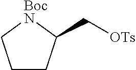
C([OTs])C1CCC[BocN]1
